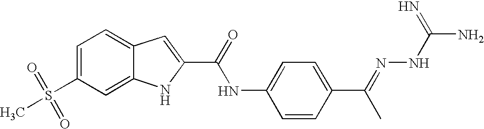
C1=C(S(C)(=O)=O)C=C2C(=C1)C=C(C(=O)NC1=CC=C(C(=NNC(N)=N)C)C=C1)N2
